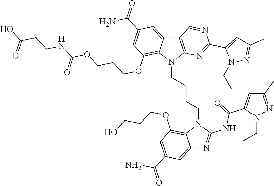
C12=CC(C(=O)N)=CC(OCCCO)=C1N(CC=CCN1C3=C(C4=CC(C(=O)N)=CC(OCCCOC(NCCC(O)=O)=O)=C14)C=NC(C1=CC(C)=NN1CC)=N3)C(NC(C1=CC(C)=NN1CC)=O)=N2
